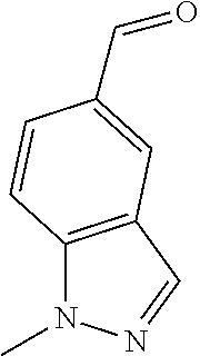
C12=C(C=NN1C)C=C(C=O)C=C2
